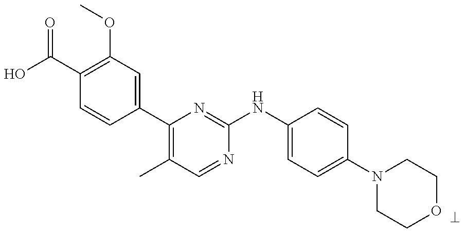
C1(C(O)=O)=C(OC)C=C(C2=C(C)C=NC(NC3=CC=C(N4CCOCC4)C=C3)=N2)C=C1
